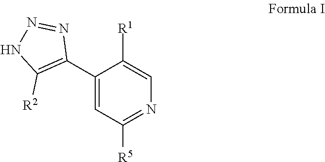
C1(C2=C([R2])NN=N2)=CC([R5])=NC=C1[R1]
